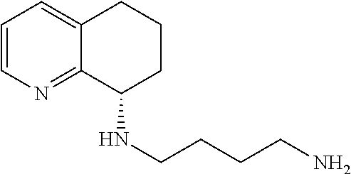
C1=CN=C2C(=C1)CCCC2NCCCCN
